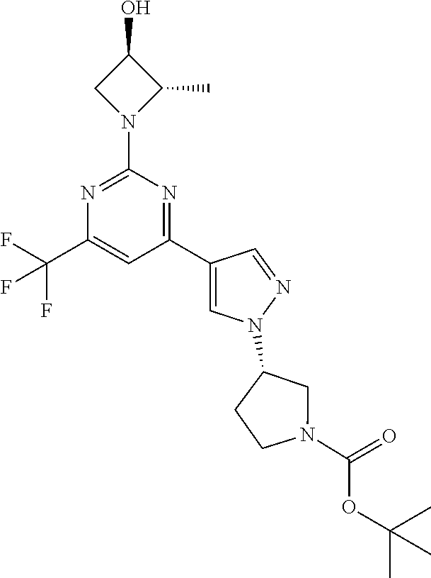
N1=C(N2C(C)C(O)C2)N=C(C2=CN(C3CCN(C(=O)OC(C)(C)C)C3)N=C2)C=C1C(F)(F)F
